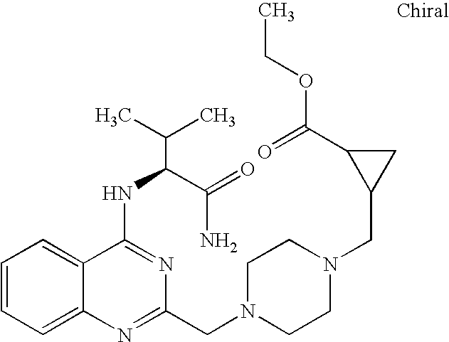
C1=CC=C2C(=C1)C(NC(C(N)=O)C(C)C)=NC(CN1CCN(CC3CC3C(=O)OCC)CC1)=N2
